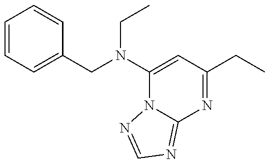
C1=CC=C(CN(C2=CC(CC)=NC3=NC=NN23)CC)C=C1
